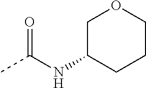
CC(NC1CCCOC1)=O
